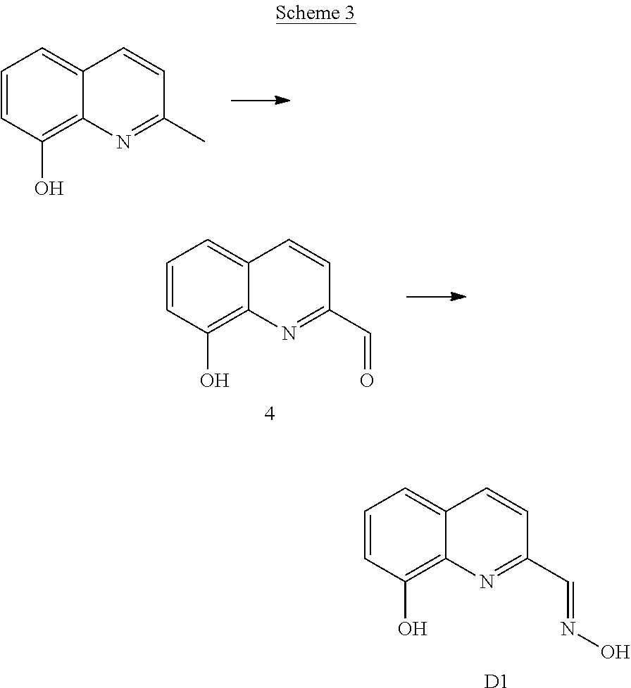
C1=CC(O)=C2C(=C1)C=CC(C)=N2.C1=CC(O)=C2C(=C1)C=CC(C=O)=N2.C1=CC(O)=C2C(=C1)C=CC(C=NO)=N2.[D1]
